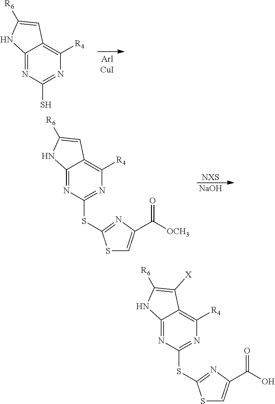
C12=NC(S)=NC([R4])=C1C=C([R6])N2.[NXS].[NaOH].C12=NC(SC3=NC(C([OCH3])=O)=CS3)=NC([R4])=C1C=C([R6])N2.C12=NC(SC3=NC(C(O)=O)=CS3)=NC([R4])=C1C([X])=C([R6])N2
